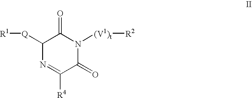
C1([Q][R1])N=C([R4])C(=O)N([(V1)t][R2])C1=O
